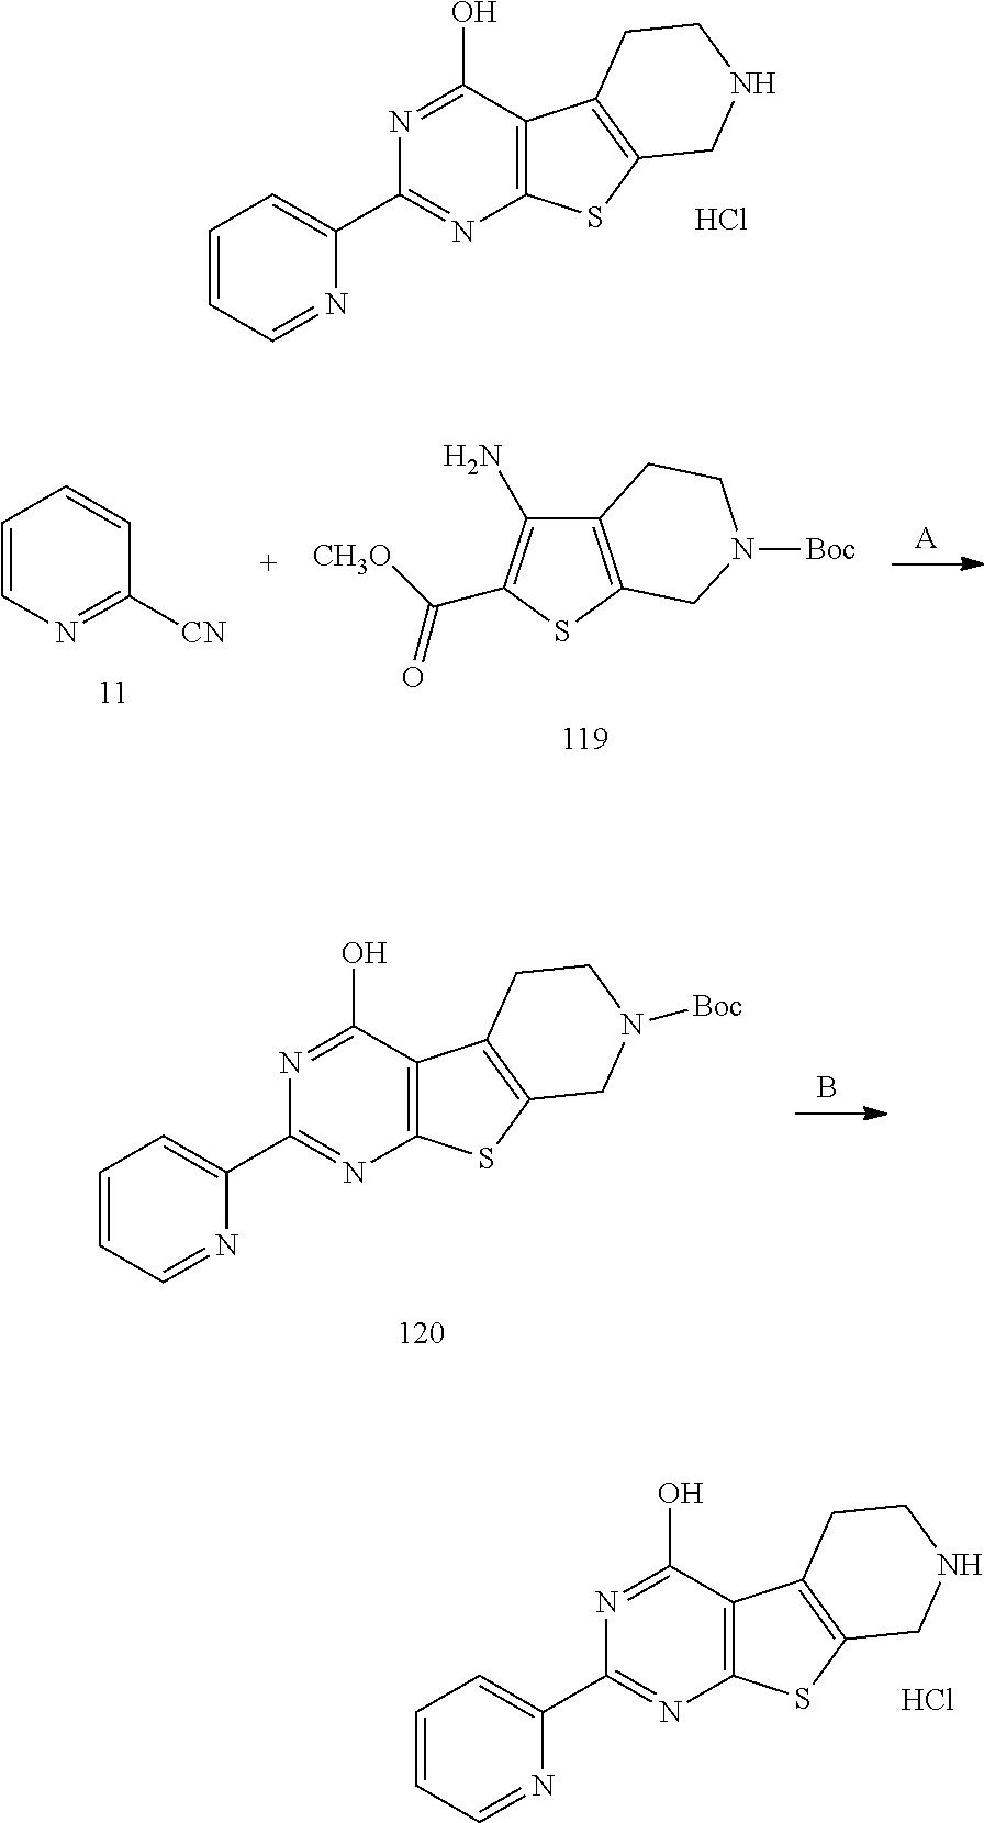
C1=CC=NC(C2=NC3=C(C(O)=N2)C2=C(S3)CNCC2)=C1.Cl.[A].C1=CN=C([CN])C=C1.C12=C(SC(C([CH3O])=O)=C1N)CN([Boc])CC2.B.C1=CC=NC(C2=NC3=C(C(O)=N2)C2=C(S3)CN([Boc])CC2)=C1.C1=CC=NC(C2=NC3=C(C(O)=N2)C2=C(S3)CNCC2)=C1.Cl
